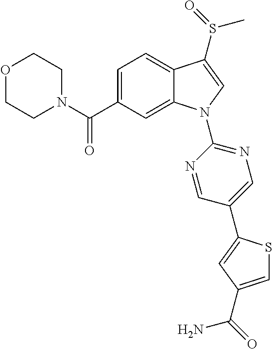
O1CCN(C(C2=CC=C3C(=C2)N(C2=NC=C(C4=CC(C(=O)N)=CS4)C=N2)C=C3S(=O)C)=O)CC1
